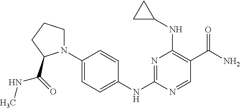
N1=C(NC2=CC=C(N3CCCC3C(=O)NC)C=C2)N=CC(C(N)=O)=C1NC1CC1
